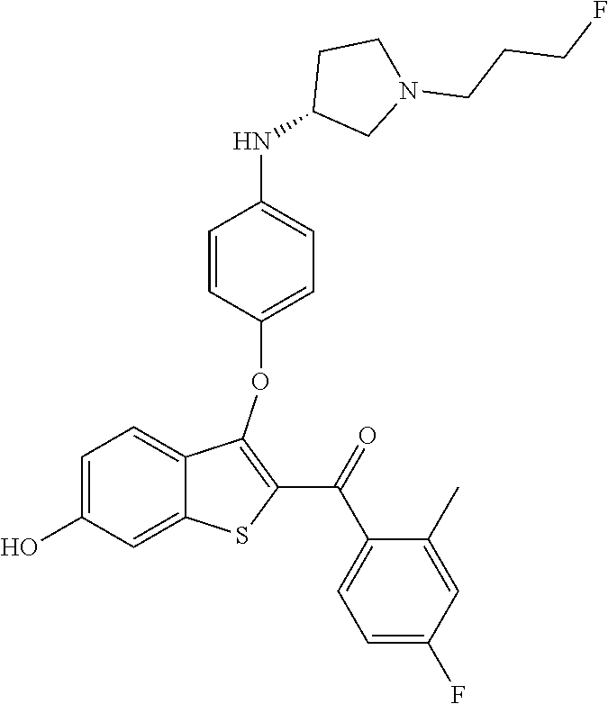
C1=C(O)C=C2C(=C1)C(OC1=CC=C(NC3CN(CCCF)CC3)C=C1)=C(C(=O)C1=CC=C(F)C=C1C)S2
